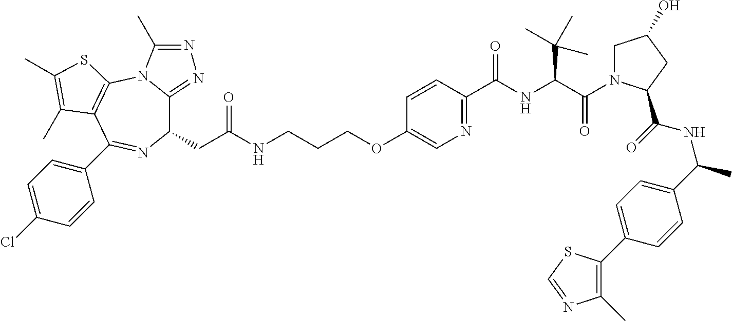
C1(CC(NCCCOC2=CN=C(C(NC(C(=O)N3CC(O)CC3C(=O)NC(C)C3=CC=C(C4=C(C)N=CS4)C=C3)C(C)(C)C)=O)C=C2)=O)C2=NN=C(C)N2C2=C(C(C3=CC=C(Cl)C=C3)=N1)C(C)=C(C)S2
